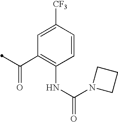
C(=O)(C1=C(NC(=O)N2CCC2)C=CC([CF3])=C1)C
